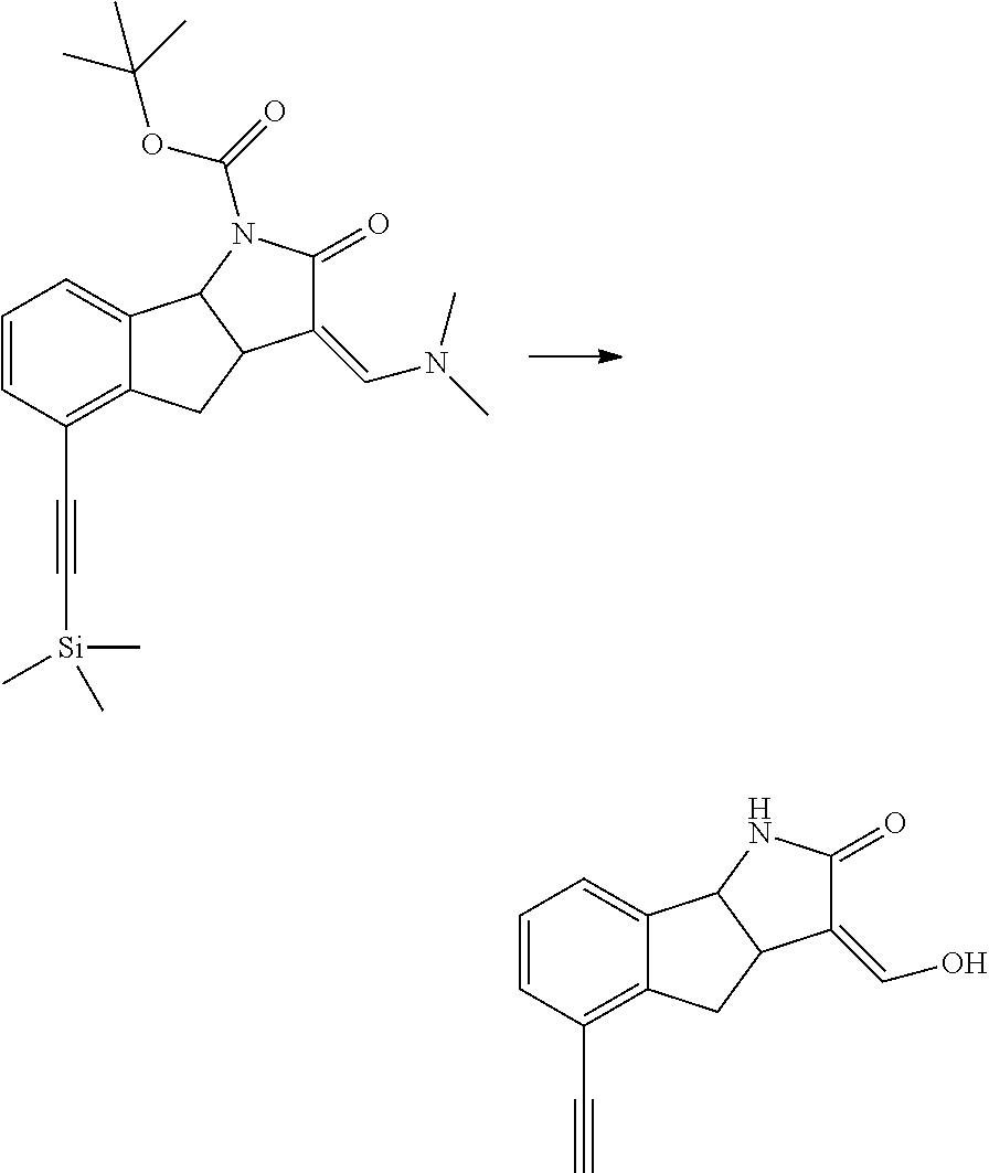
C1=CC(C#C[Si](C)(C)C)=C2C(=C1)C1C(C2)C(=CN(C)C)C(=O)N1C(=O)OC(C)(C)C.C1=CC(C#C)=C2C(=C1)C1C(C2)C(=CO)C(=O)N1
